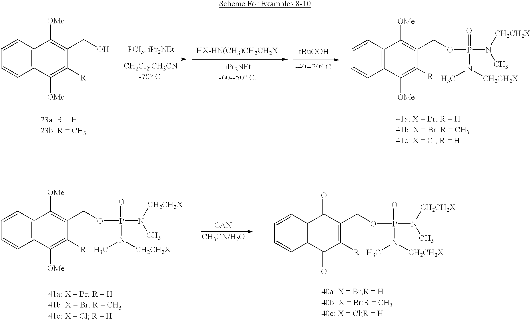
C12=C(C=CC=C1)C([OMe])=C(CO)C([R])=C2[OMe].[HX-HN(CH3)CH2CH2X].C12=C(C=CC=C1)C([OMe])=C(COP(=O)(N([CH2CH2X])C)N([CH2CH2X])C)C([R])=C2[OMe].C12=C(C=CC=C1)C([OMe])=C(COP(=O)(N([CH2CH2X])C)N([CH2CH2X])C)C([R])=C2[OMe].[CAN].C12=C(C=CC=C1)C(=O)C(COP(=O)(N([CH2CH2X])C)N([CH2CH2X])C)=C([R])C2=O
